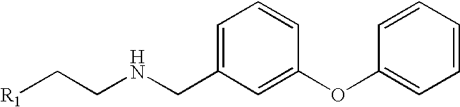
C1=C(OC2=CC=CC=C2)C=CC=C1CNCC[R1]
